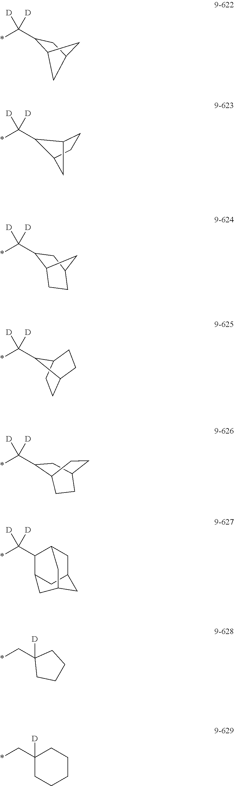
C(*)(C1C2CC(C1)C2)([D])[D].C(*)(C1C2CCC1C2)([D])[D].*C(C1C2CCC(C1)C2)([D])[D].*C(C1C2CCC1CC2)([D])[D].*C(C1CC2CCC1CC2)([D])[D].*C(C1C2CC3CC1CC(C3)C2)([D])[D].*CC1([D])CCCC1.*CC1([D])CCCCC1
